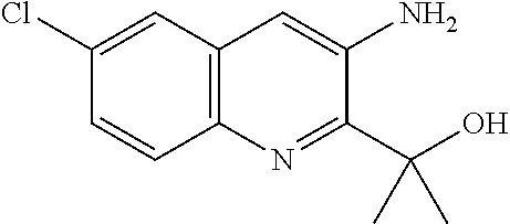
C12=C(N=C(C(O)(C)C)C(N)=C1)C=CC(Cl)=C2
